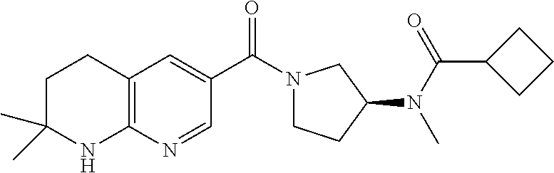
N1(C(C2=CC3=C(N=C2)NC(C)(C)CC3)=O)CCC(N(C(C2CCC2)=O)C)C1
